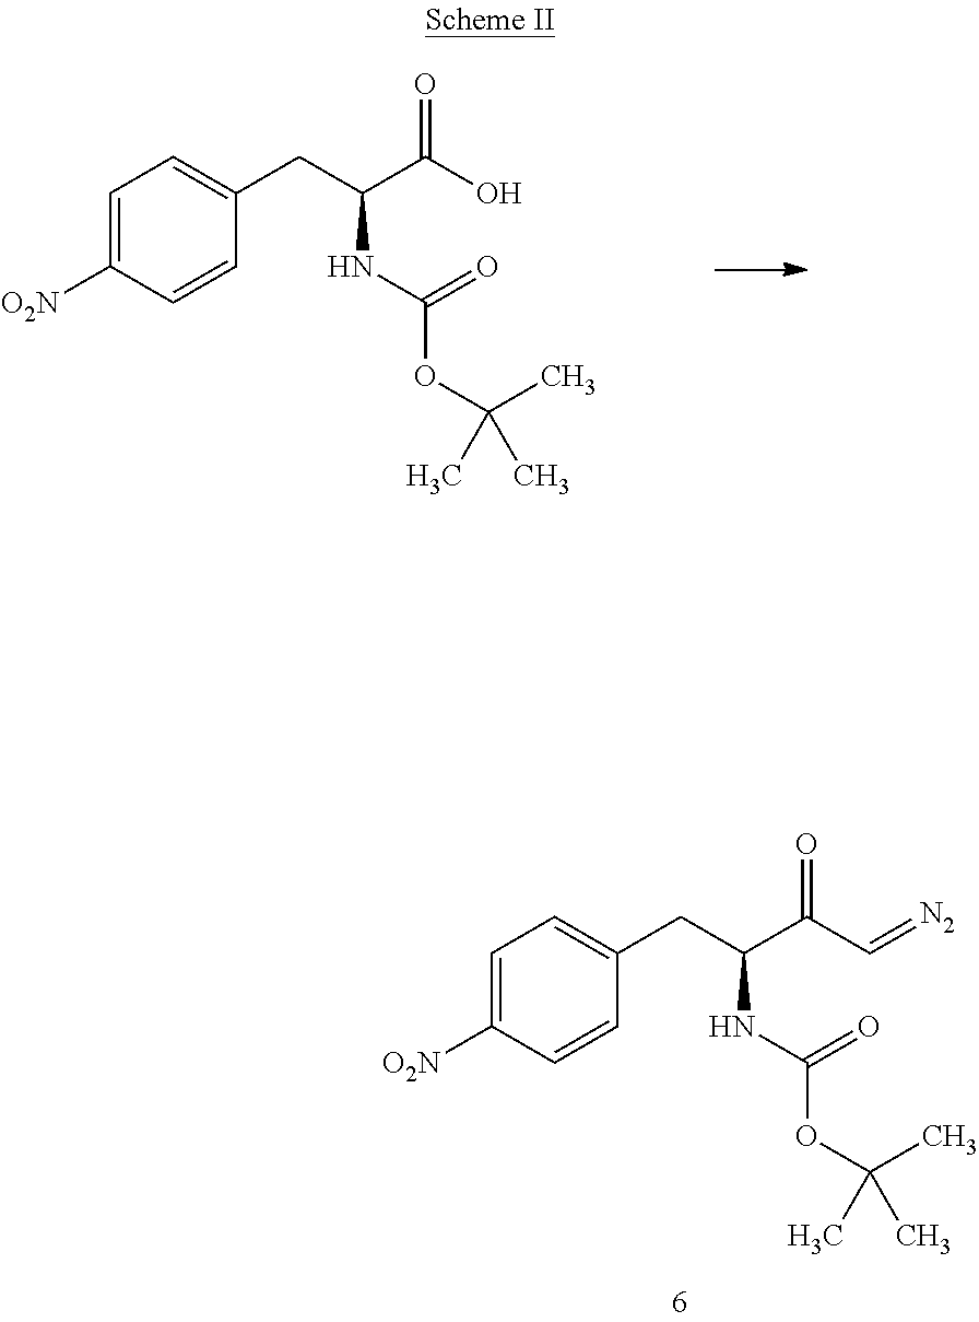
C1=C([O2N])C=CC(CC(C(C=[N2])=O)NC(OC(C)(C)C)=O)=C1.C1=C([O2N])C=CC(CC(C(O)=O)NC(OC(C)(C)C)=O)=C1
